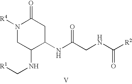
[V].N(C(CNC([R2])=O)=O)C1CC(=O)N([R4])CC1NC[R1]
